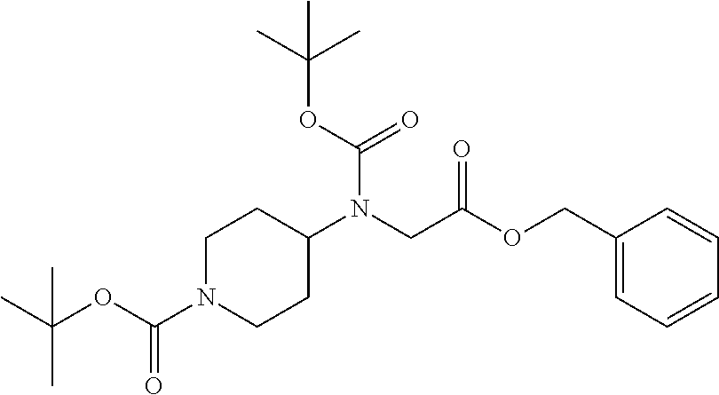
CC(OC(=O)N1CCC(N(CC(=O)OCC2=CC=CC=C2)C(OC(C)(C)C)=O)CC1)(C)C
